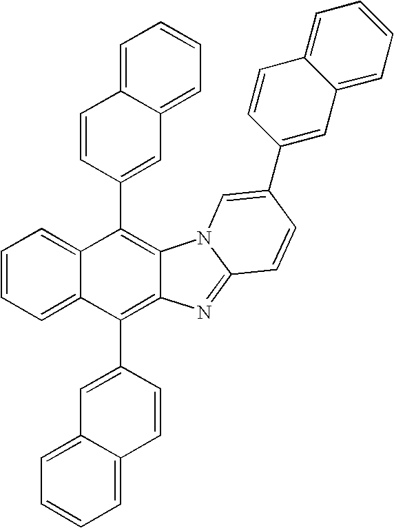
C1=C(C2=C3C(=C(C4=CC5=CC=CC=C5C=C4)C4=CC=CC=C24)N2C(=N3)C=CC(C3=CC4=CC=CC=C4C=C3)=C2)C=CC2=CC=CC=C12
